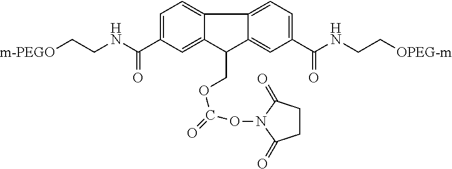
[m-PEGO]CCNC(C1=CC=C2C(=C1)C(COC(=O)ON1C(=O)CCC1=O)C1=CC(C(NCC[OPEG-m])=O)=CC=C21)=O
